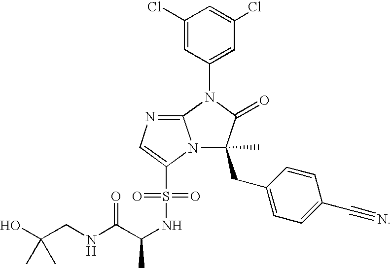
C1(Cl)=CC(N2C3=NC=C(S(=O)(=O)NC(C)C(=O)NCC(O)(C)C)N3C(CC3=CC=C(C#N)C=C3)(C)C2=O)=CC(Cl)=C1
